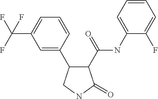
C1=C(C(F)(F)F)C=C(C2C(C(=O)NC3=CC=CC=C3F)C(=O)NC2)C=C1
